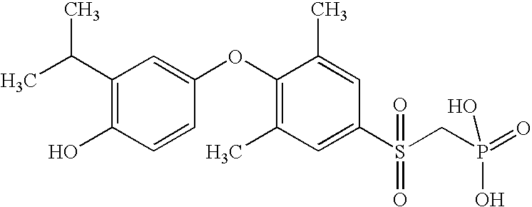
CC(C1=C(O)C=CC(OC2=C(C)C=C(S(CP(=O)(O)O)(=O)=O)C=C2C)=C1)C
